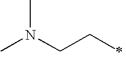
CN(CCC)C
